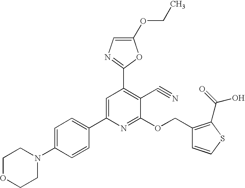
C1OCCN(C2=CC=C(C3=CC(C4=NC=C(OCC)O4)=C(C#N)C(OCC4=C(C(=O)O)SC=C4)=N3)C=C2)C1
